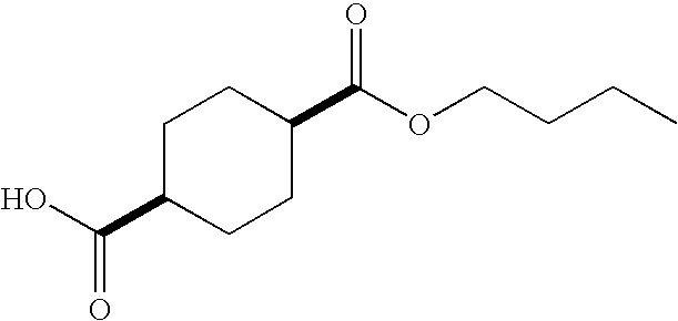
C1C(C(O)=O)CCC(C(OCCCC)=O)C1
